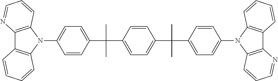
C1=CC(C(C)(C)C2=CC=C(C(C3=CC=C(N4C5=C(C6=C4C=CC=N6)C=CC=C5)C=C3)(C)C)C=C2)=CC=C1N1C2=C(C3=C1C=CC=C3)N=CC=C2
